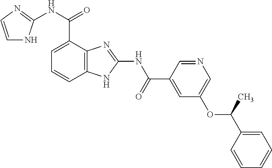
C12=C(C=CC=C1C(NC1=NC=CN1)=O)NC(NC(=O)C1=CC(OC(C3=CC=CC=C3)C)=CN=C1)=N2
